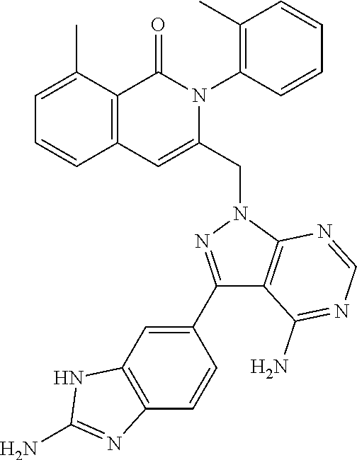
C1=C(C)C2=C(C=C1)C=C(CN1N=C(C3=CC4=C(C=C3)N=C(N)N4)C3=C1N=CN=C3N)N(C1=C(C)C=CC=C1)C2=O
